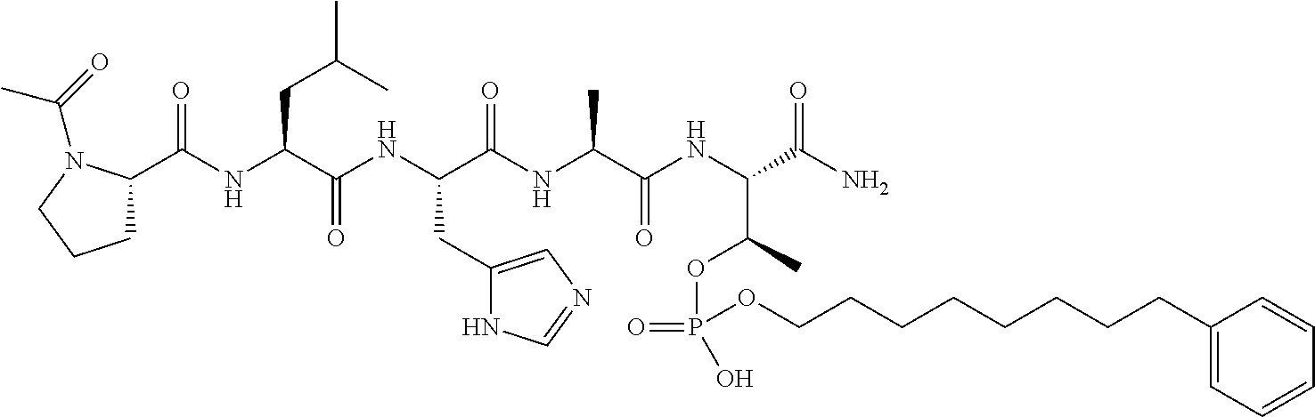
C1C(C(NC(C(NC(C(NC(C(NC(C(N)=O)C(C)OP(=O)(O)OCCCCCCCCC2=CC=CC=C2)=O)C)=O)CC2=CN=CN2)=O)CC(C)C)=O)N(C(=O)C)CC1
